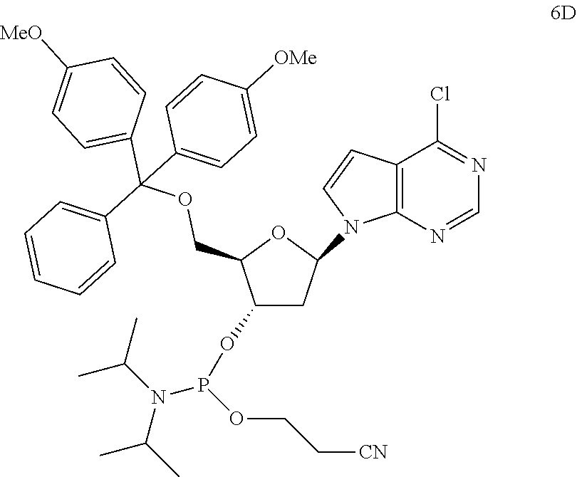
C12=C(N=CN=C1Cl)N(C1CC(OP(N(C(C)C)C(C)C)OCC[CN])C(COC(C3=CC=CC=C3)(C3=CC=C([MeO])C=C3)C3=CC=C([OMe])C=C3)O1)C=C2
